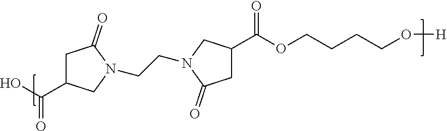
C1C(C(O)=O)CN(CCN2CC(C(OCCCCO[H])=O)CC2=O)C1=O
